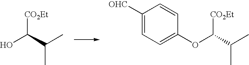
OC(C(C)C)[CO2Et].O(C(C(C)C)[CO2Et])C1=CC=C([OHC])C=C1
